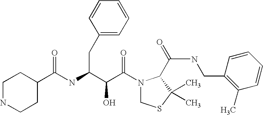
N(C(C(C(N1CSC(C)(C)C1C(NCC1=C(C)C=CC=C1)=O)=O)O)CC1=CC=CC=C1)C(=O)C1CCNCC1
